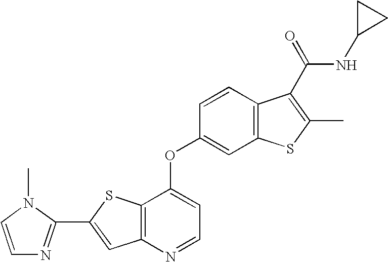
C12=C(N=CC=C1OC1=CC3=C(C=C1)C(C(=O)NC1CC1)=C(C)S3)C=C(C1=NC=CN1C)S2
